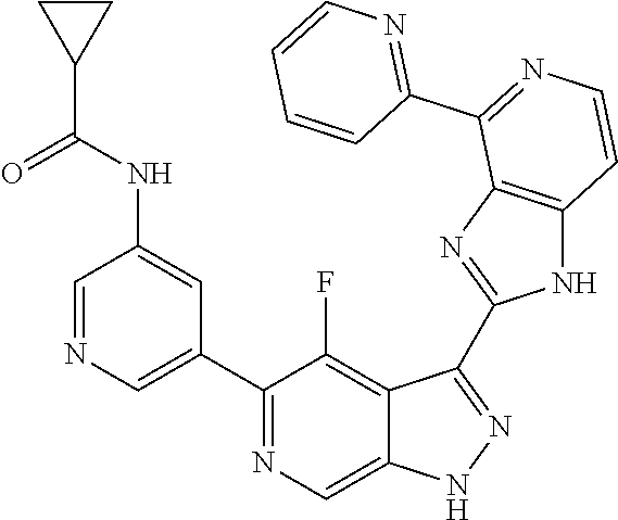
C1=NC=C(C2=NC=C3C(=C2F)C(C2=NC4=C(N2)C=CN=C4C2=NC=CC=C2)=NN3)C=C1NC(C1CC1)=O
